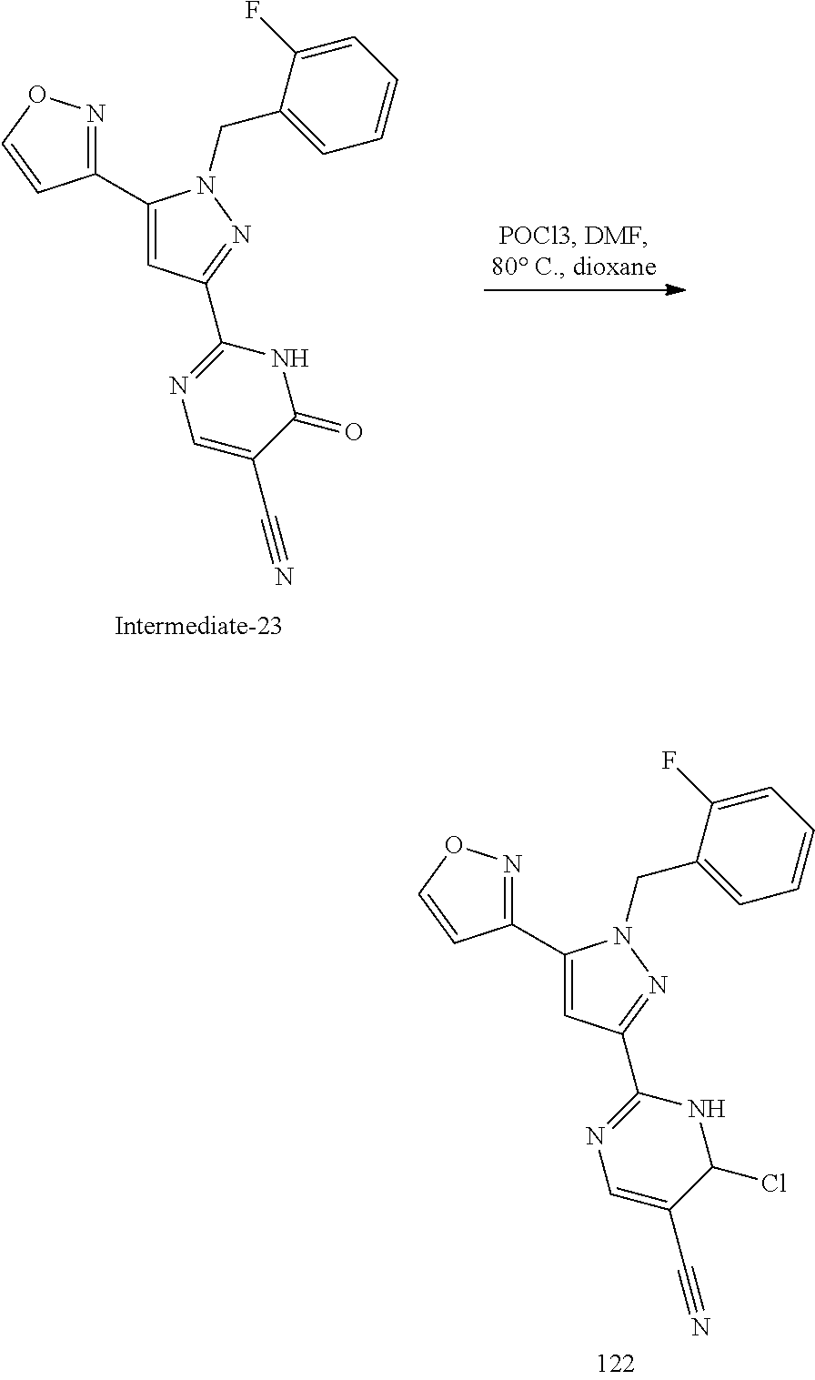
C1(C2=NOC=C2)=CC(C2=NC=C(C#N)C(=O)N2)=NN1CC1=CC=CC=C1F.C1(C2=NOC=C2)=CC(C2=NC=C(C#N)C(Cl)N2)=NN1CC1=CC=CC=C1F
